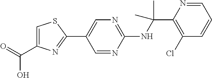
C1(NC(C2=C(Cl)C=CC=N2)(C)C)=NC=C(C2=NC(C(=O)O)=CS2)C=N1
